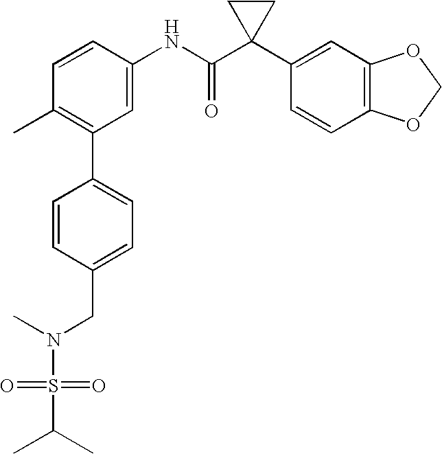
C1(NC(C2(C3=CC4=C(C=C3)OCO4)CC2)=O)=CC(C2=CC=C(CN(C)S(C(C)C)(=O)=O)C=C2)=C(C)C=C1
